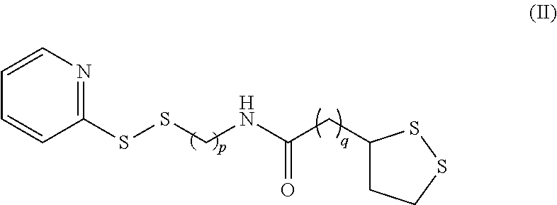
C1(SSCNC(CC2CCSS2)=O)=NC=CC=C1
